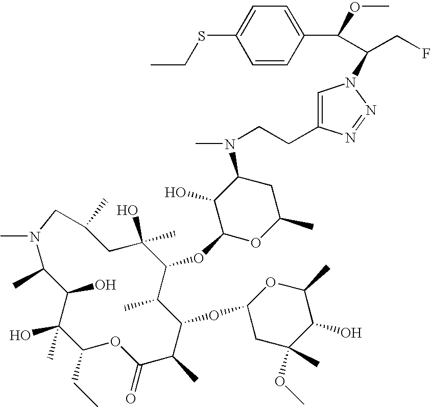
C1(O)(C)C(O)C(C)N(C)CC(C)CC(O)(C)C(OC2OC(C)CC(N(C)CCC3=CN(C(CF)C(C4=CC=C(SCC)C=C4)OC)N=N3)C2O)C(C)C(OC2CC(OC)(C)C(O)C(C)O2)C(C)C(=O)OC1CC
